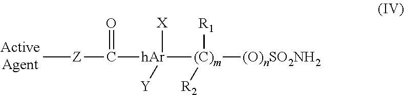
C[Z]C(=O)[hAr]([(C)m]([R1])([R2])[(O)nSO2NH2])([X])[Y]
